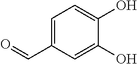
C1=C(C=O)C=C(O)C(O)=C1
